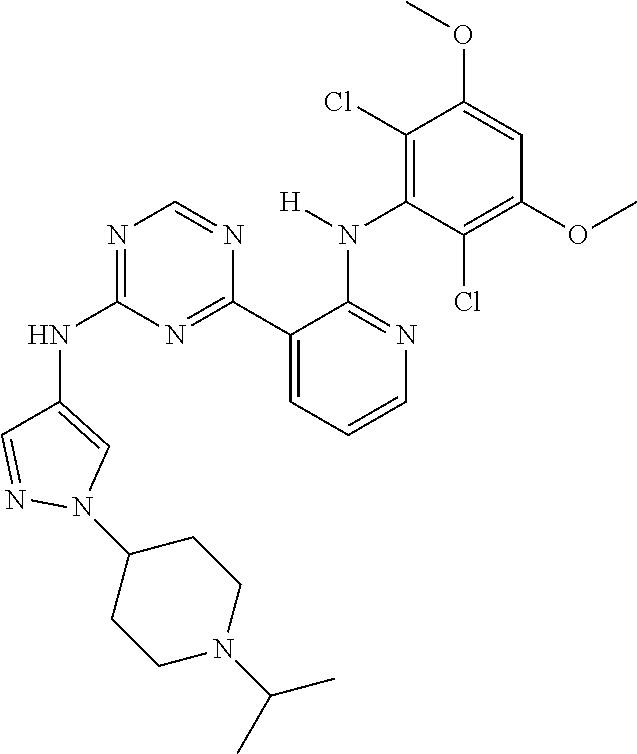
C1(NC2=NC=NC(C3=CC=CN=C3N([H])C3=C(Cl)C(OC)=CC(OC)=C3Cl)=N2)=CN(C2CCN(C(C)C)CC2)N=C1
